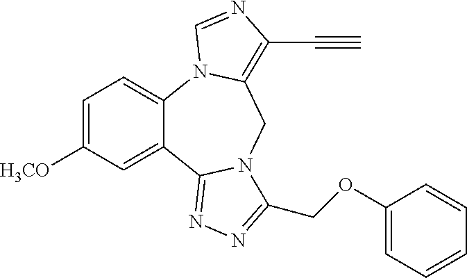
C12=CC=C([H3CO])C=C1C1=NN=C(COC3=CC=CC=C3)N1CC1=C(C#C)N=CN21
